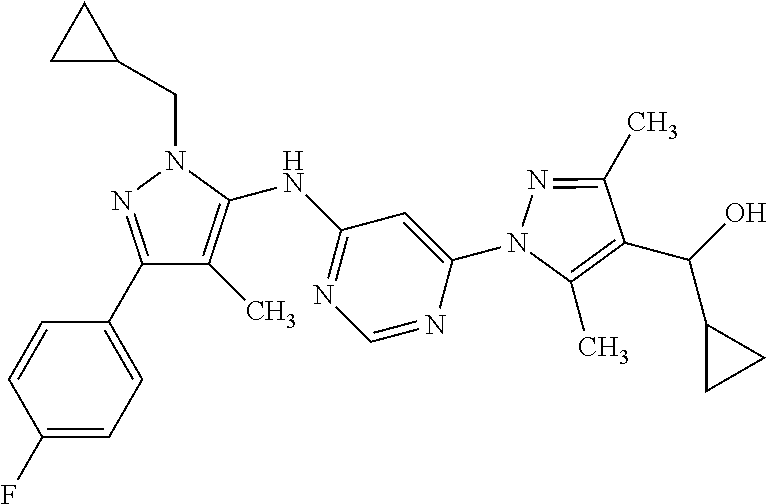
N1=C(C)C(C(O)C2CC2)=C(C)N1C1=CC(NC2=C(C)C(C3=CC=C(F)C=C3)=NN2CC2CC2)=NC=N1
